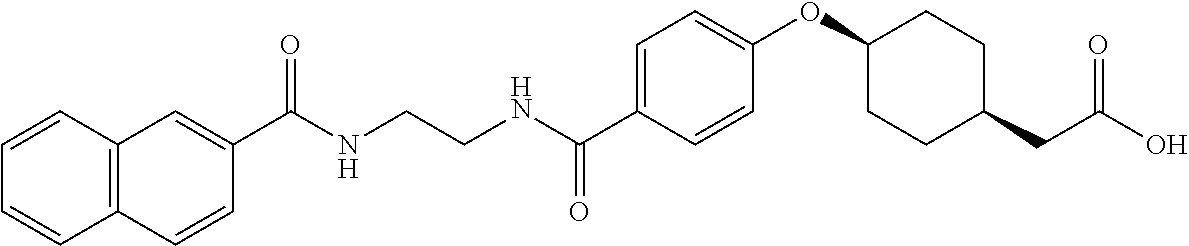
C1(C(NCCNC(C2=CC=C(OC3CCC(CC(O)=O)CC3)C=C2)=O)=O)=CC2=C(C=C1)C=CC=C2
